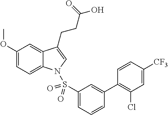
C1(OC)=CC=C2C(=C1)C(CCC(O)=O)=CN2S(C1=CC=CC(C2=C(Cl)C=C([CF3])C=C2)=C1)(=O)=O
